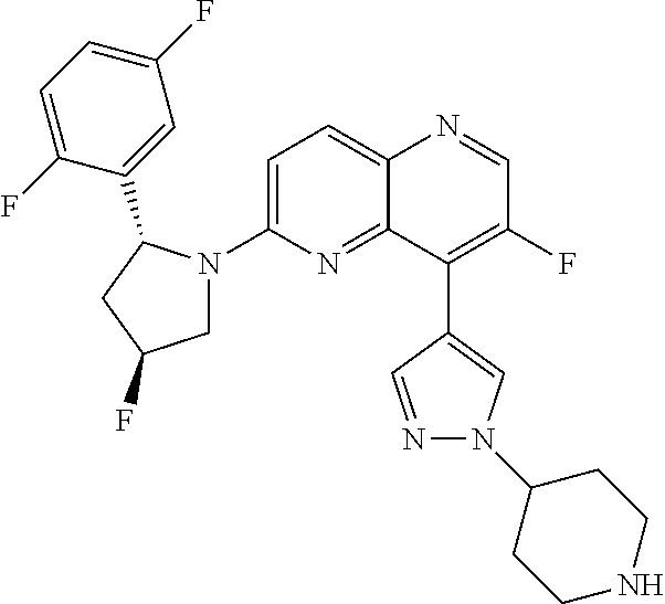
C12=CC=C(N3CC(F)CC3C3=CC(F)=CC=C3F)N=C1C(C1=CN(C3CCNCC3)N=C1)=C(F)C=N2
